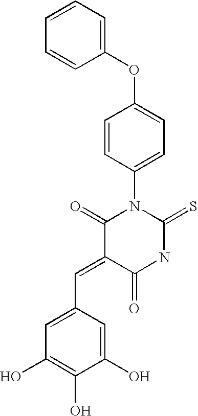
O=C1C(=CC2=CC(O)=C(O)C(O)=C2)C(=O)NC(=S)N1C1=CC=C(OC2=CC=CC=C2)C=C1
